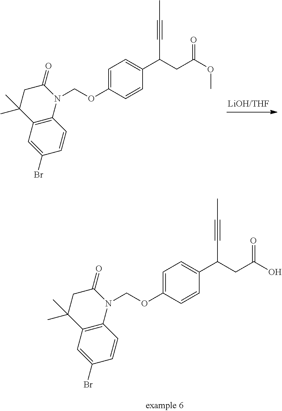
C1=C(OCN2C(=O)CC(C)(C)C3=C2C=CC(Br)=C3)C=CC(C(CC(OC)=O)C#CC)=C1.C1=C(OCN2C(=O)CC(C)(C)C3=C2C=CC(Br)=C3)C=CC(C(CC(O)=O)C#CC)=C1
